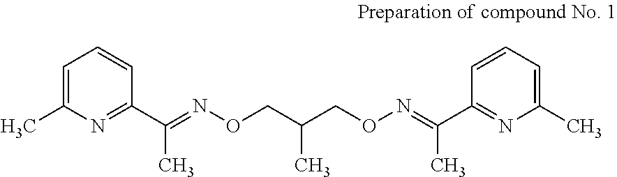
C1=C(C)N=C(C(C)=NOCC(C)CON=C(C)C2=NC(C)=CC=C2)C=C1
